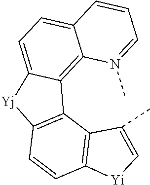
C12=C3C(=CC=C1C=CC=N2C)[Yj]C1=C3C2=C(C=C1)[Yi]C=C2C
